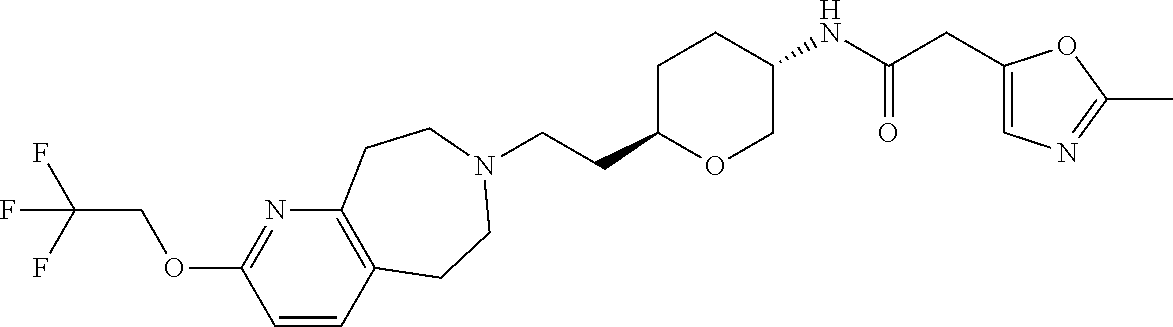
C(CC1OCC(NC(CC2=CN=C(C)O2)=O)CC1)N1CCC2=C(N=C(OCC(F)(F)F)C=C2)CC1
